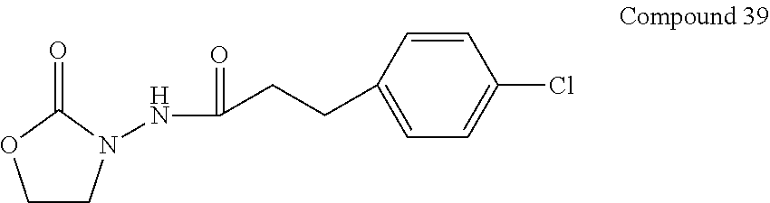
C1CN(NC(=O)CCC2=CC=C(Cl)C=C2)C(=O)O1
